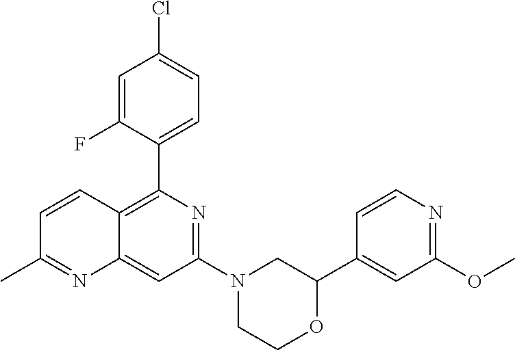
C1(C2=C3C(=CC(N4CCOC(C5=CC(OC)=NC=C5)C4)=N2)N=C(C)C=C3)=CC=C(Cl)C=C1F
